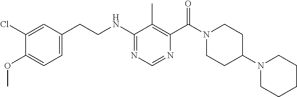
N(C1=NC=NC(C(N2CCC(N3CCCCC3)CC2)=O)=C1C)CCC1=CC=C(OC)C(Cl)=C1
